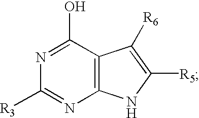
N1=C(O)C2=C(N=C1[R3])NC([R5])=C2[R6]
